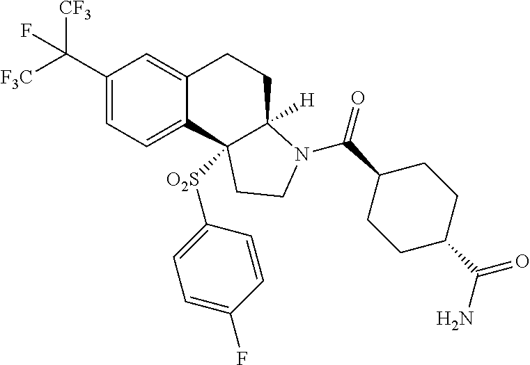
C1(C([F3C])([CF3])F)=CC=C2C(=C1)CCC1([H])N(C(C3CCC(C(=O)N)CC3)=O)CCC21[O2S]C1=CC=C(F)C=C1
